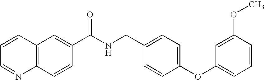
C1=CC=NC2=C1C=C(C(NCC1=CC=C(OC3=CC=CC(OC)=C3)C=C1)=O)C=C2
